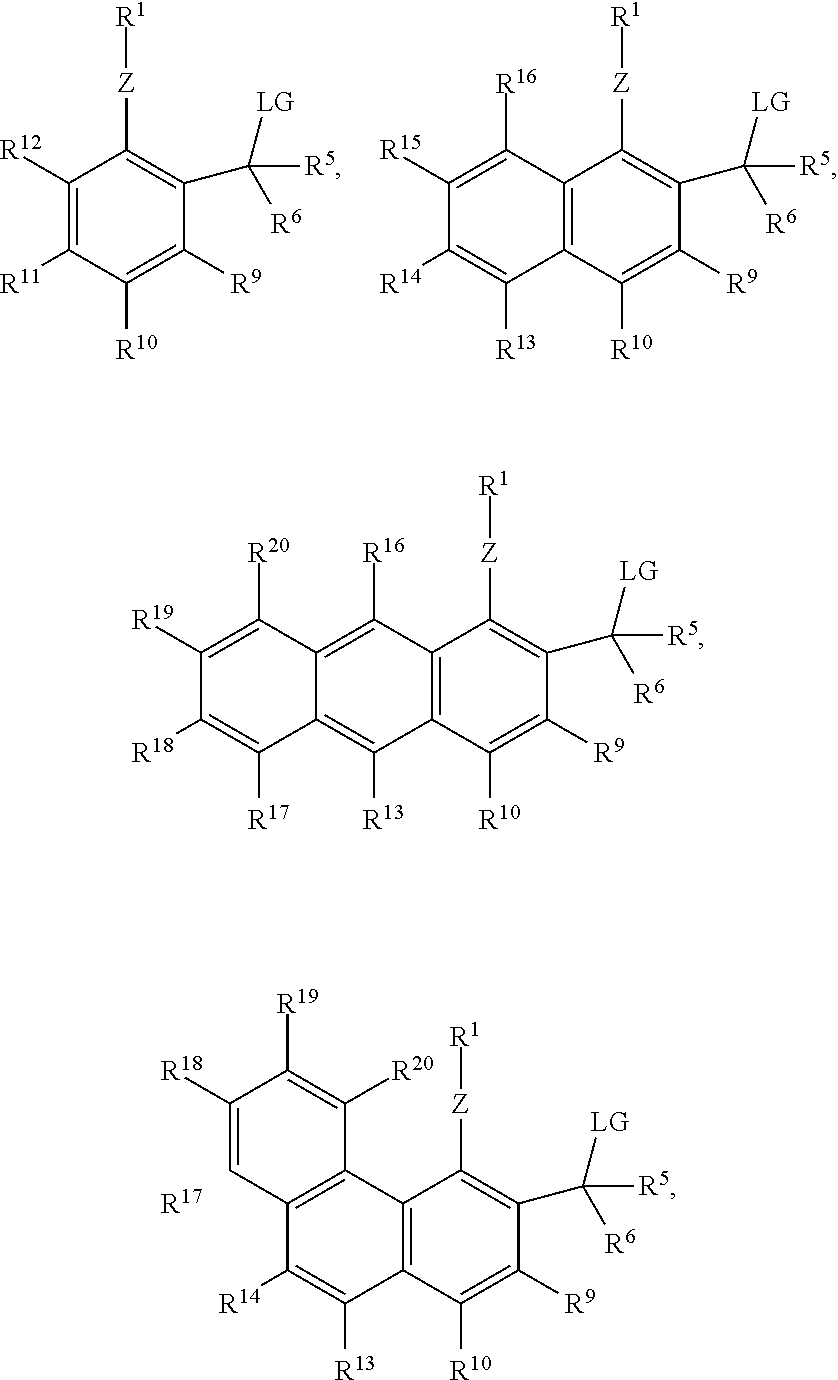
C1([R12])=C([R11])C([R10])=C([R9])C(C([R5])([LG])[R6])=C1[Z][R1].C12=C(C([R10])=C([R9])C(C([R5])([LG])[R6])=C1[Z][R1])C([R13])=C([R14])C([R15])=C2[R16].C12=C(C([R10])=C([R9])C(C([R5])([LG])[R6])=C1[Z][R1])C([R13])=C([R14])C1=C2C([R20])=C([R19])C([R18])=C1.[R17].C12=C(C([R10])=C([R9])C(C([R5])([LG])[R6])=C1[Z][R1])C([R13])=C1C(=C2[R16])C([R20])=C([R19])C([R18])=C1[R17]
